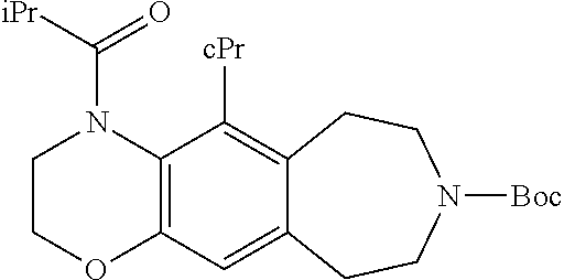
[iPr]C(=O)N1CCOC2=C1C([cPr])=C1C(=C2)CCN([Boc])CC1
